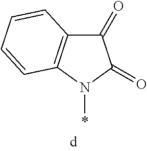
C12=C(N(*)C(=O)C1=O)C=CC=C2
